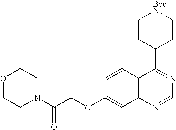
O1CCN(C(COC2=CC3=C(C=C2)C(C2CC[BocN]CC2)=NC=N3)=O)CC1
